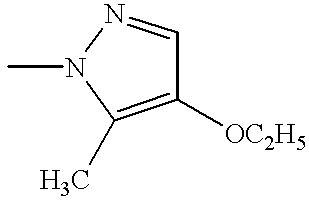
C1([OC2H5])=C(C)N(C)N=C1
